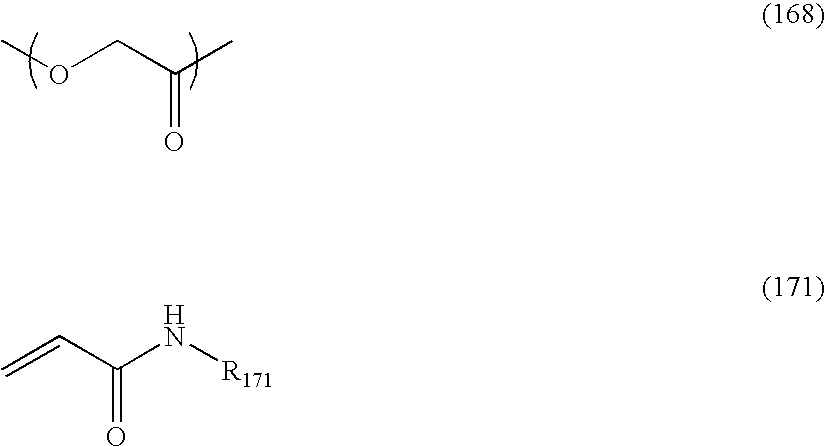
O(CC(C)=O)C.C=CC(N[R171])=O
